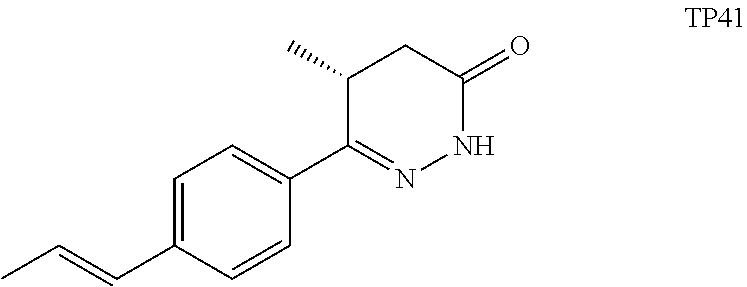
C1=C(C=CC)C=CC(C2=NNC(=O)CC2C)=C1
